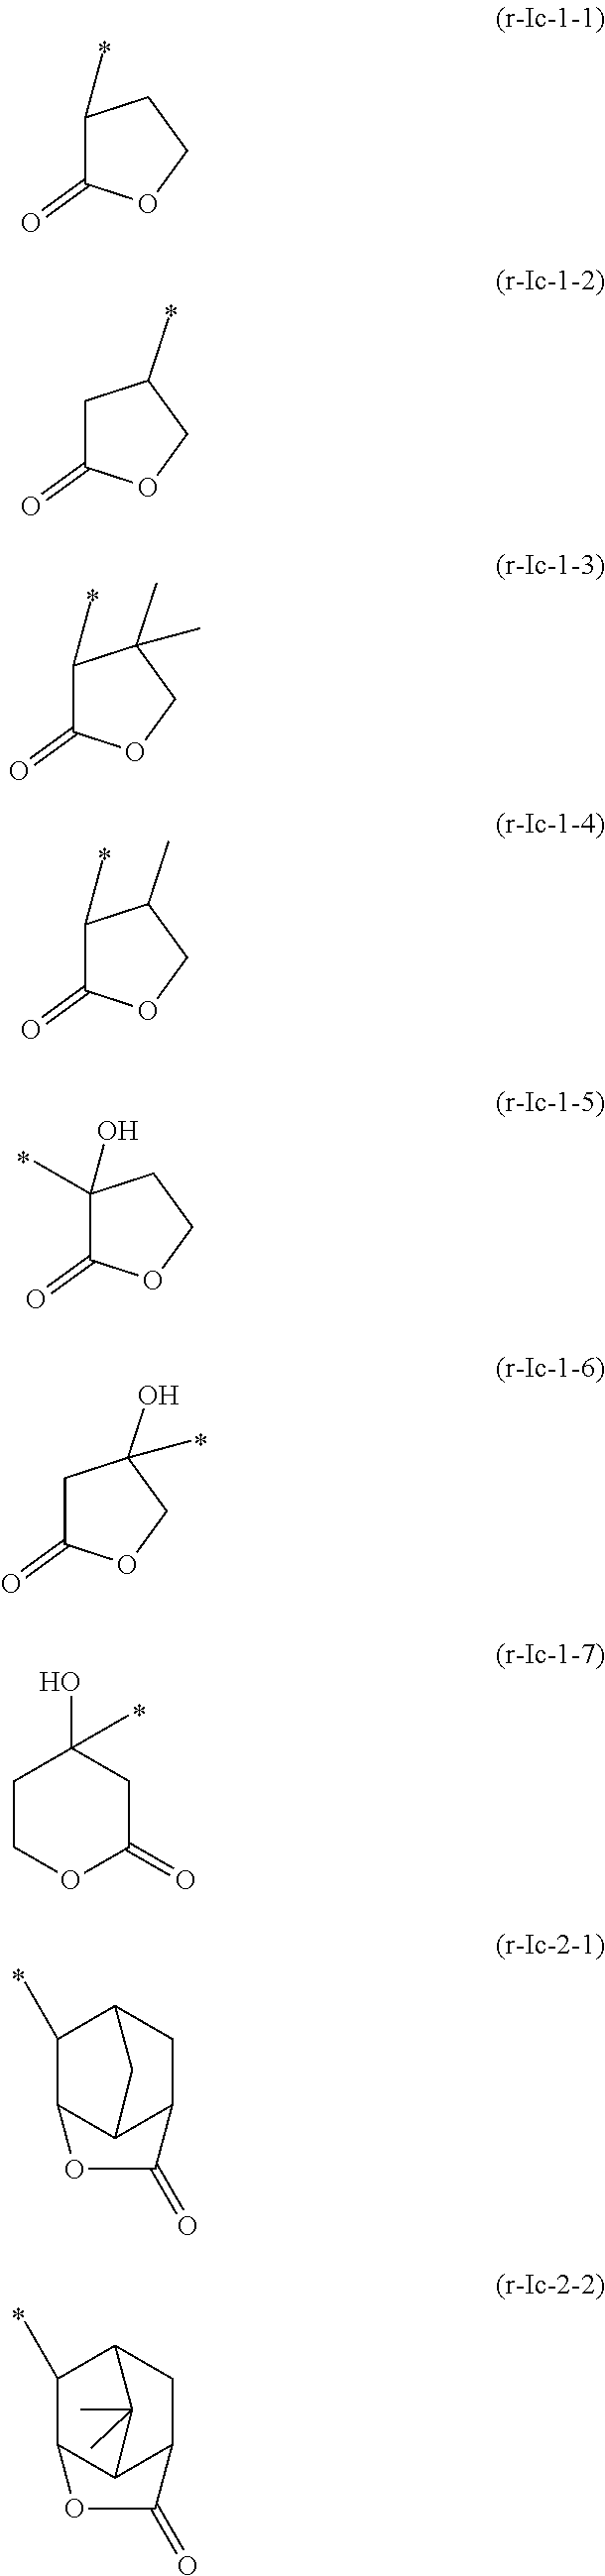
C1(C)C(=O)OCC1.C1C(=O)OCC1C.C1(C)C(=O)OCC1(C)C.C1(C)C(=O)OCC1C.C1(C)(O)C(=O)OCC1.C1C(=O)OCC1(O)C.C1COC(=O)CC1(O)C.C1(C)C2C3C(CC1C3)C(=O)O2.C1(C)C2C3C(CC1C3(C)C)C(=O)O2
